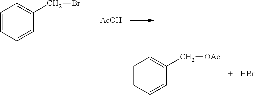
C1=CC=CC(CBr)=C1.[AcOH].C1=CC=CC(C[OAc])=C1.Br
